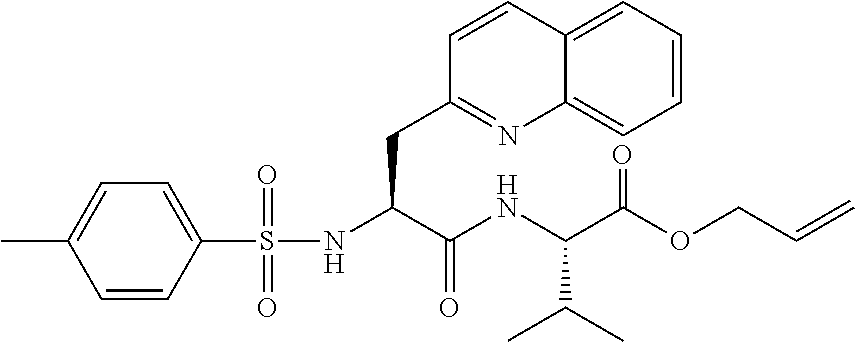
C1=CC=C2C(=C1)N=C(CC(NS(C1=CC=C(C)C=C1)(=O)=O)C(NC(C(OCC=C)=O)C(C)C)=O)C=C2
